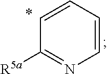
C1=CC=CC([R5a])=N1
